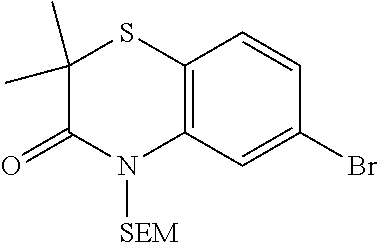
C1(C)(C)C(=O)N([SEM])C2=C(S1)C=CC(Br)=C2
